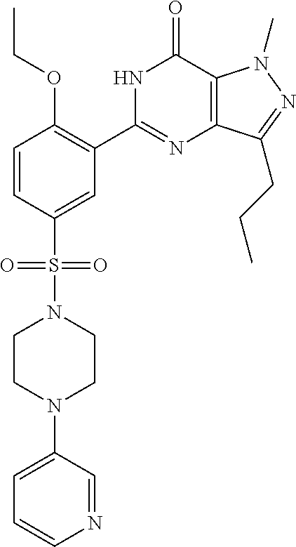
S(C1=CC(C2=NC3=C(C(=O)N2)N(C)N=C3CCC)=C(OCC)C=C1)(N1CCN(C2=CC=CN=C2)CC1)(=O)=O
